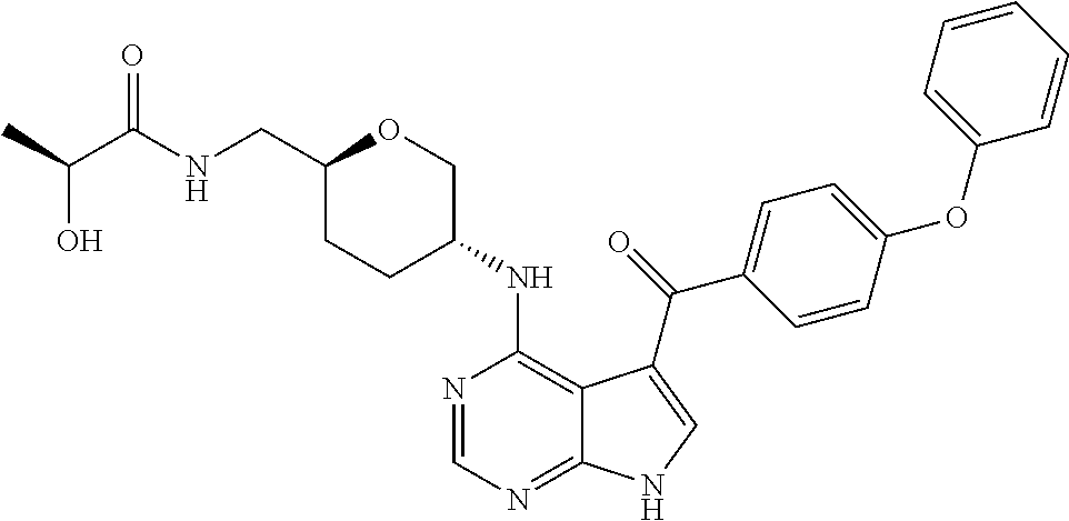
C1(CNC(C(C)O)=O)CCC(NC2=C3C(=NC=N2)NC=C3C(=O)C2=CC=C(OC3=CC=CC=C3)C=C2)CO1
